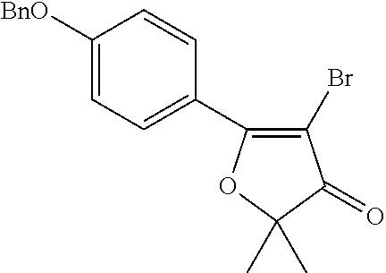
C1([BnO])=CC=C(C2=C(Br)C(=O)C(C)(C)O2)C=C1
